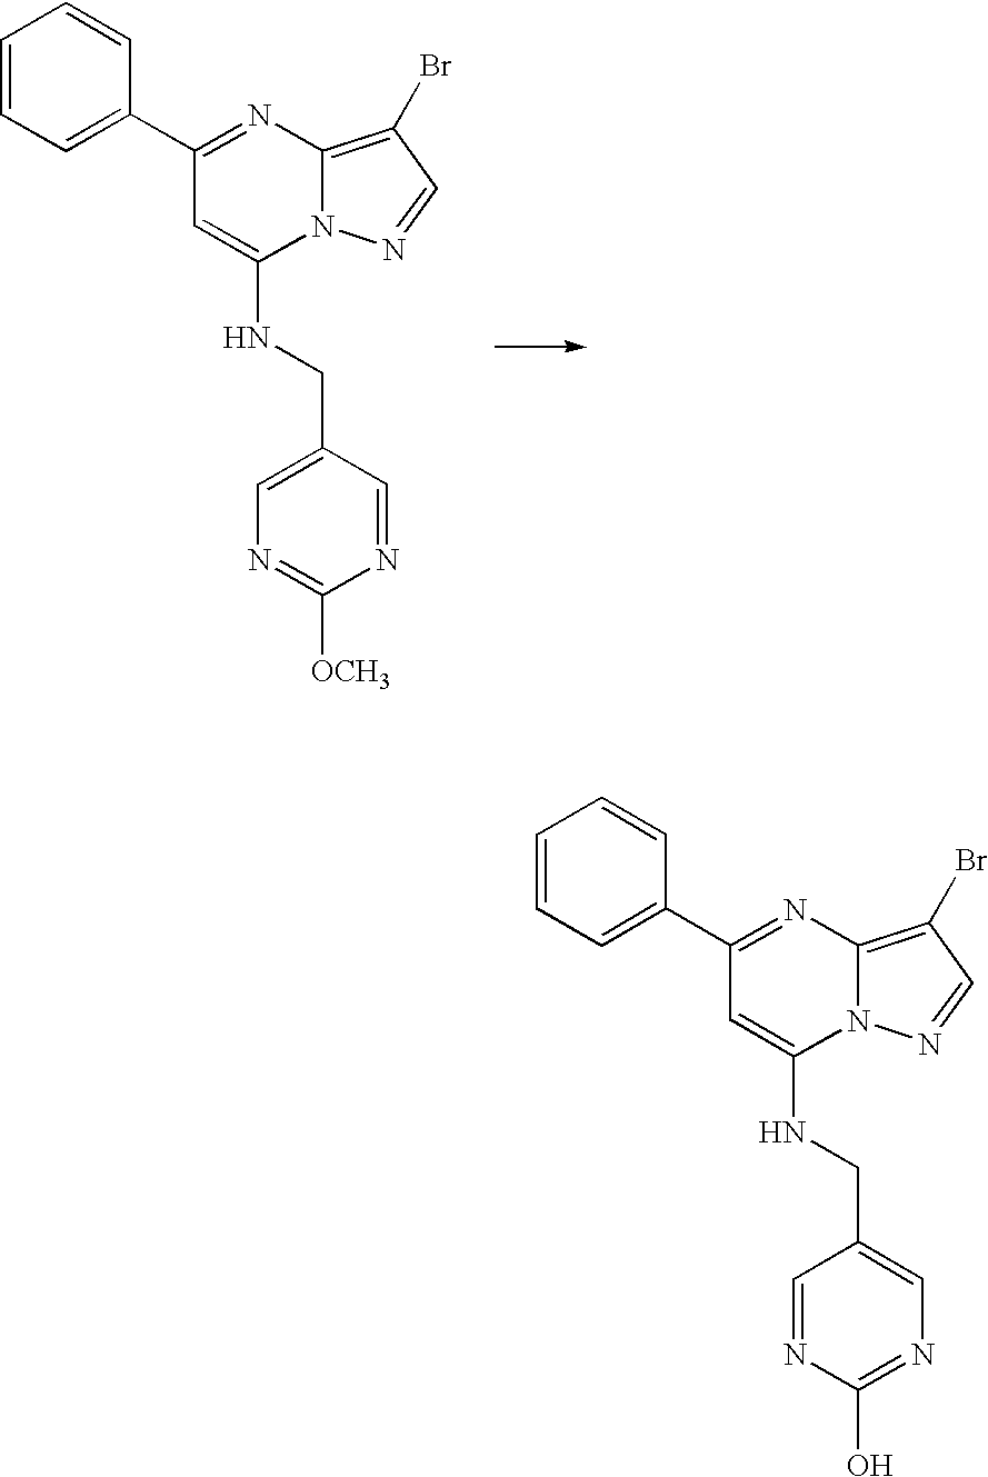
C1=CC=C(C2=NC3=C(Br)C=NN3C(NCC3=CN=C([OCH3])N=C3)=C2)C=C1.C1=CC=C(C2=NC3=C(Br)C=NN3C(NCC3=CN=C(O)N=C3)=C2)C=C1
